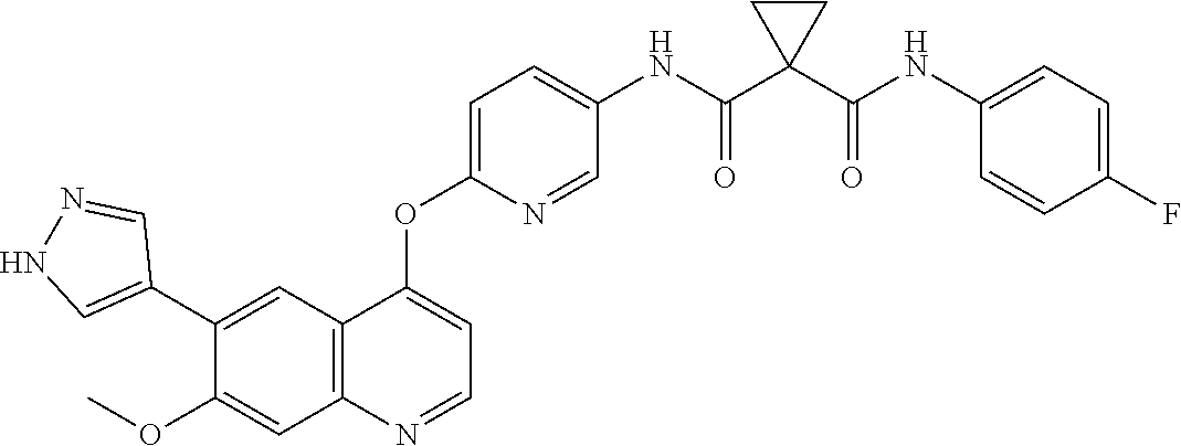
C1(OC)=CC2=C(C=C1C1=CNN=C1)C(OC1=CC=C(NC(C3(C(NC4=CC=C(F)C=C4)=O)CC3)=O)C=N1)=CC=N2
